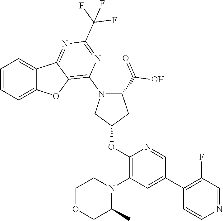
C1=CC=C2C(=C1)C1=NC(C(F)(F)F)=NC(N3C(C(O)=O)CC(OC4=C(N5CCOCC5C)C=C(C5=C(F)C=NC=C5)C=N4)C3)=C1O2
